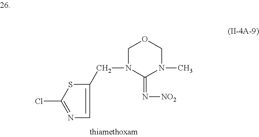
C1N(CC2=CN=C(Cl)S2)C(=N[NO2])N(C)CO1
